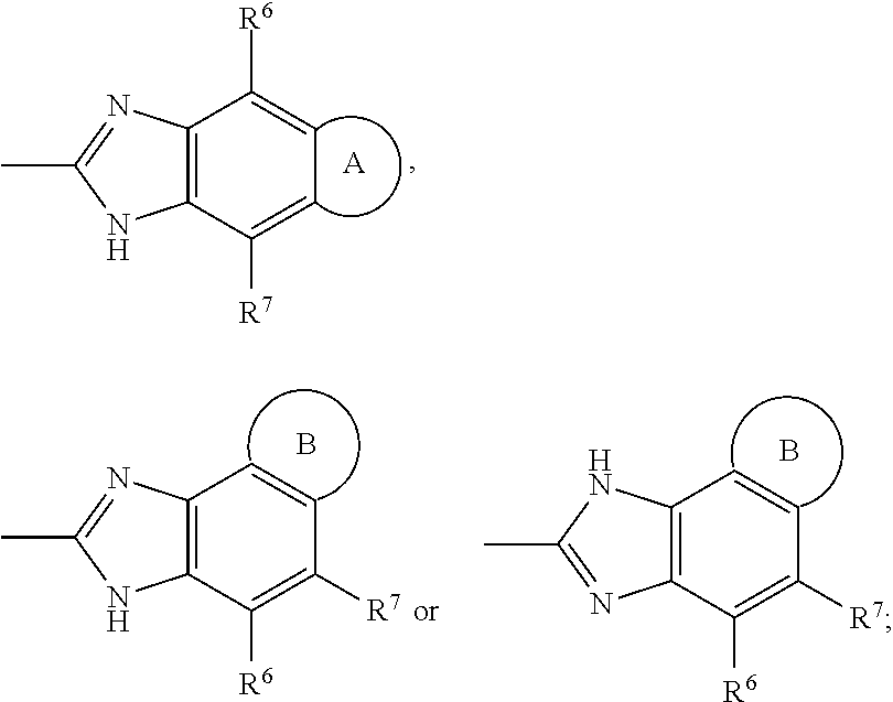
C12=C(C([R7])=CC=C1[R6])NC(C)=N2.[A].C12=C(C([R6])=C([R7])C=C1)NC(C)=N2.B.C12=C(C([R6])=C([R7])C=C1)N=C(C)N2.B
